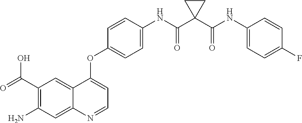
C12=CC(C(=O)O)=C(N)C=C1N=CC=C2OC1=CC=C(NC(C2(C(NC3=CC=C(F)C=C3)=O)CC2)=O)C=C1
